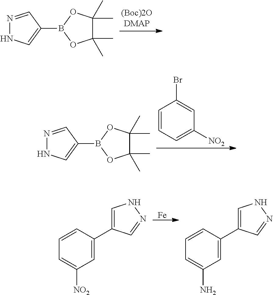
N1=CC(B2OC(C)(C)C(C)(C)O2)=CN1.C1=CC=C([NO2])C=C1Br.N1=CC(B2OC(C)(C)C(C)(C)O2)=CN1.[Fe].C1=CC(C2=CNN=C2)=CC([NO2])=C1.C1=CC(C2=CNN=C2)=CC(N)=C1
